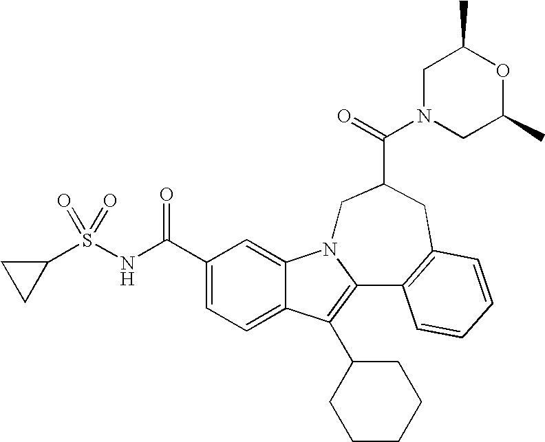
C1(C(NS(=O)(=O)C2CC2)=O)=CC=C2C(=C1)N1C(=C2C2CCCCC2)C2=C(CC(C(=O)N3CC(C)OC(C)C3)C1)C=CC=C2
